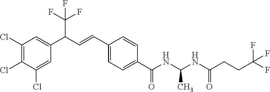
C(C1=CC=C(C=CC(C2=CC(Cl)=C(Cl)C(Cl)=C2)C(F)(F)F)C=C1)(=O)NC(C)NC(=O)CCC(F)(F)F
